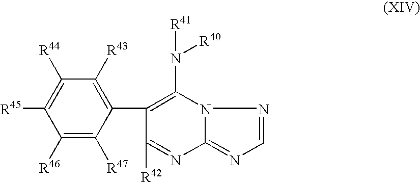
C1([R44])=C([R45])C([R46])=C([R47])C(C2=C(N([R41])[R40])N3C(=NC=N3)N=C2[R42])=C1[R43]
